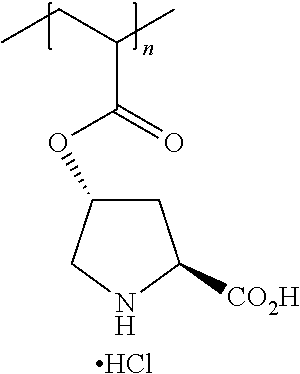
C1C(OC(C(CC)C)=O)CNC1[CO2H].Cl
